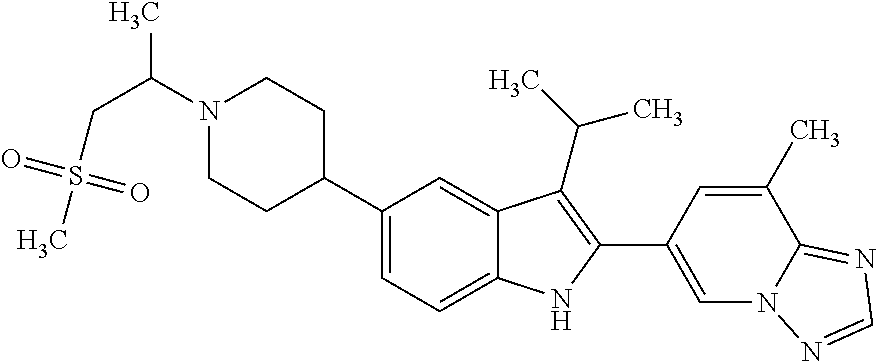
N1(C(CS(C)(=O)=O)C)CCC(C2=CC=C3C(=C2)C(C(C)C)=C(C2=CN4C(=NC=N4)C(C)=C2)N3)CC1
